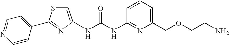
N1=C(C2=CC=NC=C2)SC=C1NC(NC1=NC(COCCN)=CC=C1)=O
